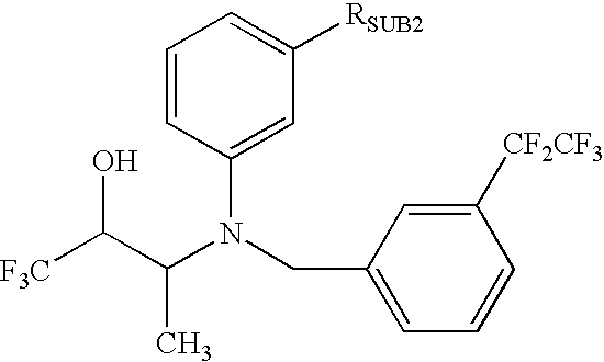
C1=CC(N(CC2=CC=CC([CF2CF3])=C2)C(C([F3C])O)C)=CC([RSUB2])=C1
